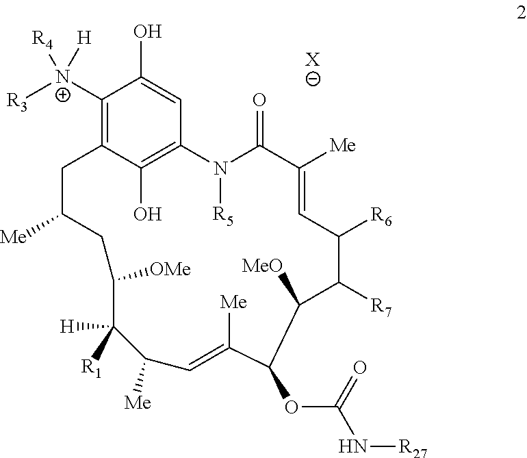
[X].C1([N+]([R3])([R4])[H])=C2C(O)=C(C=C1O)N([R5])C(=O)C([Me])=CC([R6])C([R7])C([MeO])C(OC(N[R27])=O)C([Me])=CC([Me])C([R1])([H])C([OMe])CC([Me])C2
